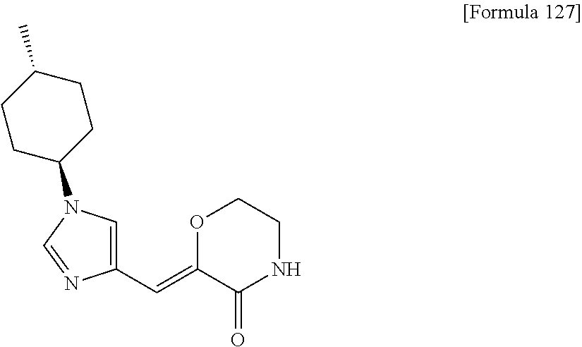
O1C(=CC2=CN(C3CCC(C)CC3)C=N2)C(=O)NCC1
